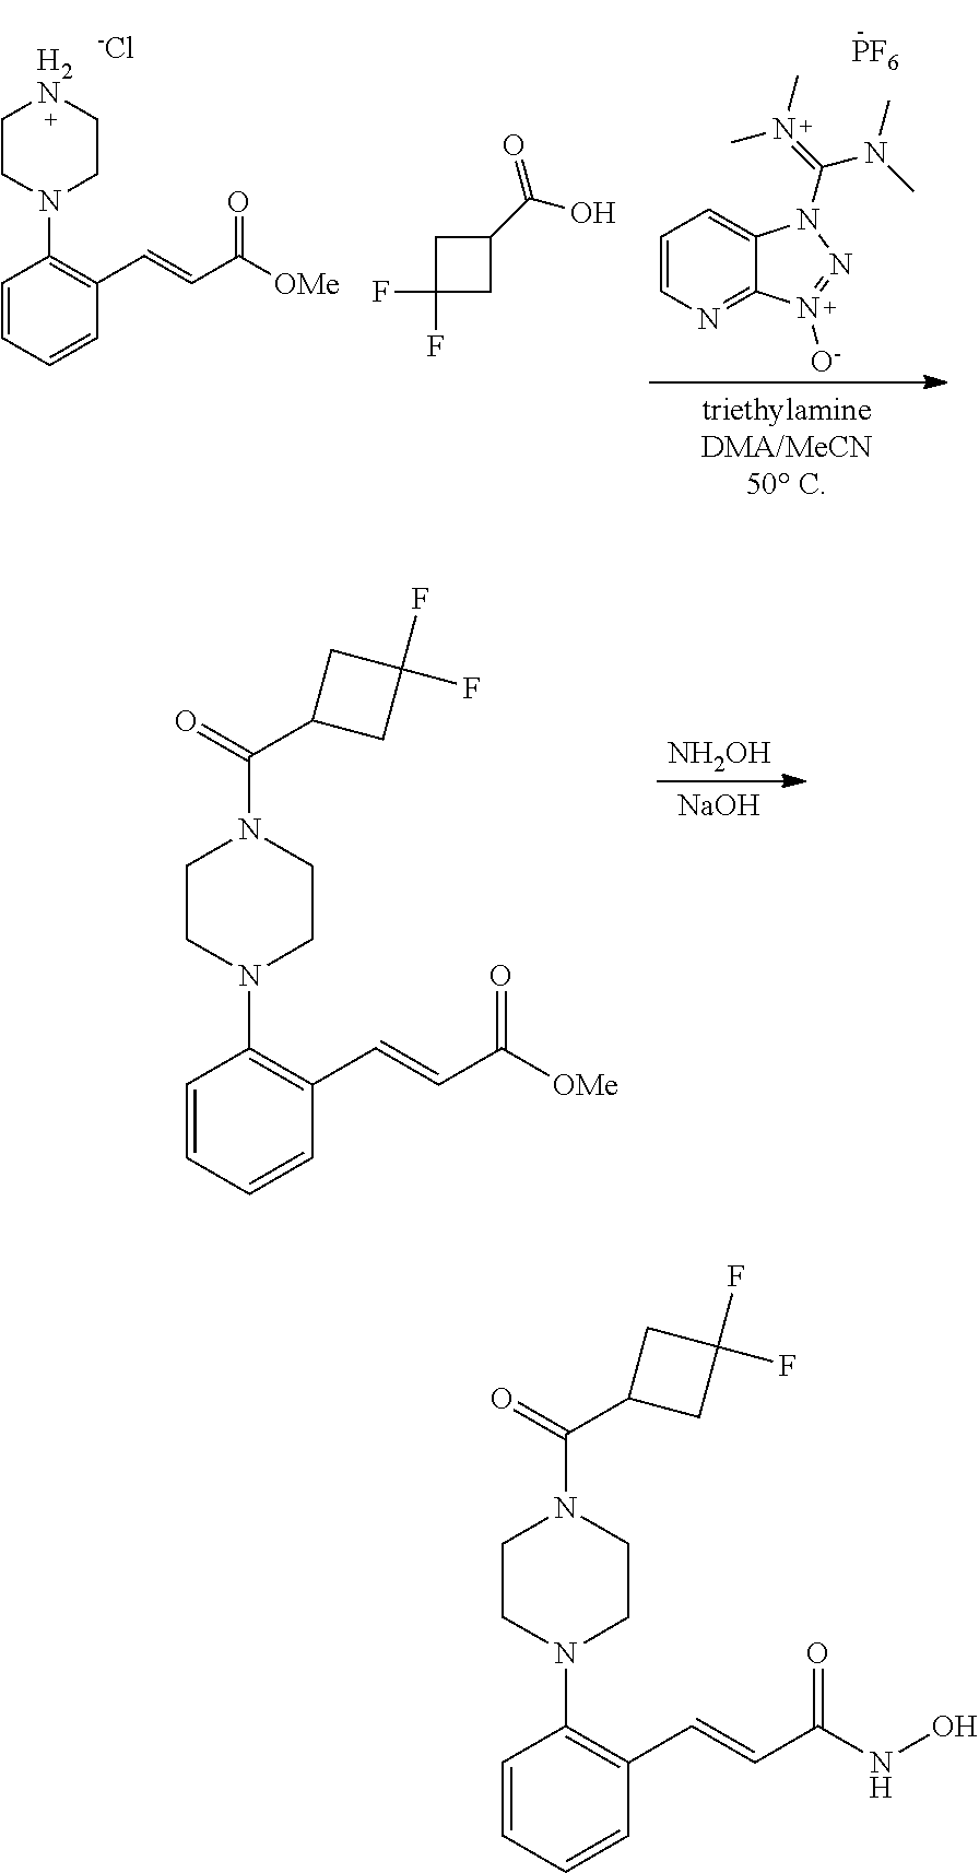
C1=CC=CC(C=CC([OMe])=O)=C1N1CC[H2N]CC1.[-Cl].C1=CN=C2C(=C1)N(C(N(C)C)=N(C)C)N=N2[O-].[PF6].O=C(O)C1CC(F)(F)C1.C1=CC=CC(C=CC([OMe])=O)=C1N1CCN(C(C2CC(F)(F)C2)=O)CC1.[NH2OH].[NaOH].C1=CC=CC(C=CC(NO)=O)=C1N1CCN(C(C2CC(F)(F)C2)=O)CC1
